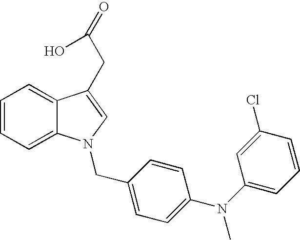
C1=CC=C2C(=C1)C(CC(=O)O)=CN2CC1=CC=C(N(C2=CC=CC(Cl)=C2)C)C=C1
